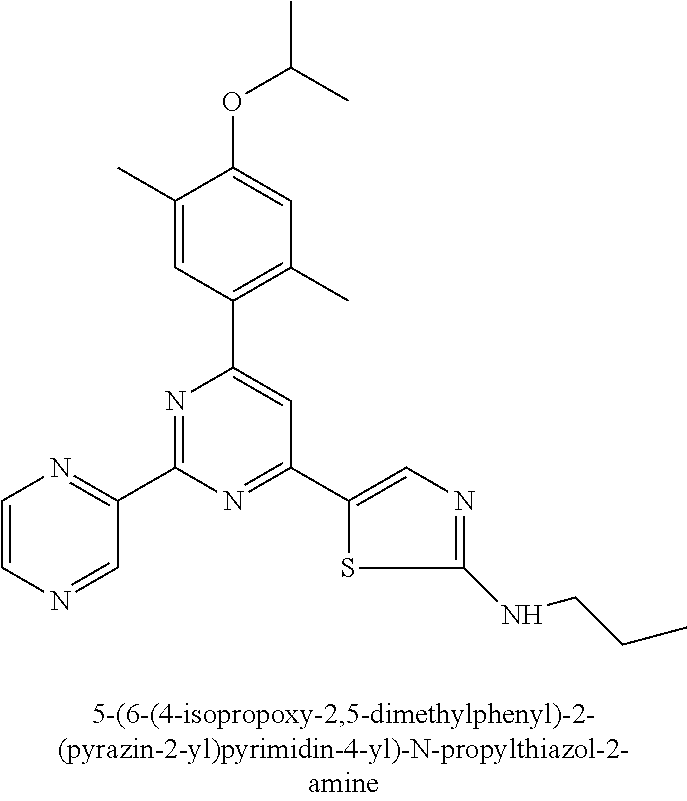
C1(C)=CC(C2=CC(C3=CN=C(NCCC)S3)=NC(C3=NC=CN=C3)=N2)=C(C)C=C1OC(C)C
